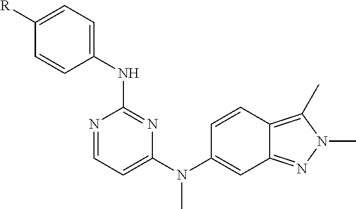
N1=CC=C(N(C2=CC3=NN(C)C(C)=C3C=C2)C)N=C1NC1=CC=C([R])C=C1
